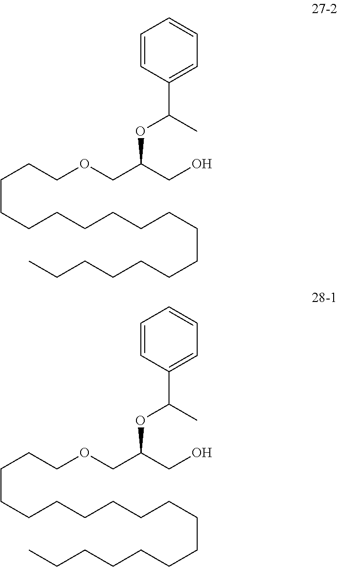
C1=CC(C(OC(COCCCCCCCCCCCCCCCCCC)CO)C)=CC=C1.C1=CC(C(OC(COCCCCCCCCCCCCCCCCCC)CO)C)=CC=C1
